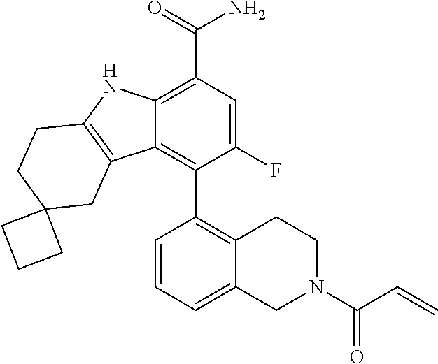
C12=C(C(=O)N)C=C(F)C(C3=C4CCN(C(C=C)=O)CC4=CC=C3)=C1C1=C(N2)CCC2(C1)CCC2
